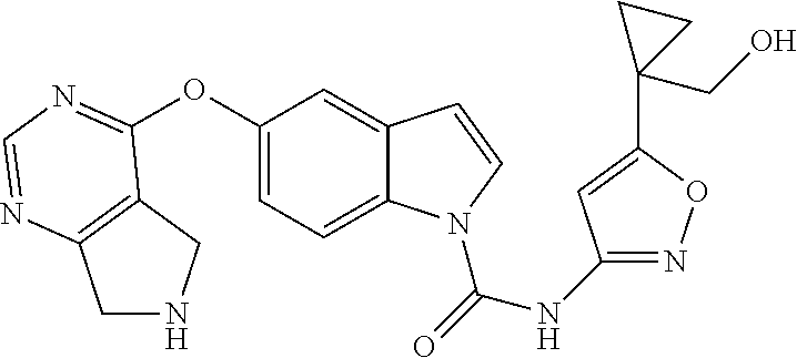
C1(NC(=O)N2C3=CC=C(OC4=NC=NC5=C4CNC5)C=C3C=C2)=NOC(C2(CO)CC2)=C1
